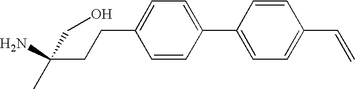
C(CO)(C)(CCC1=CC=C(C2=CC=C(C=C)C=C2)C=C1)N
